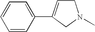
C1(C2=CCN(C)C2)=CC=CC=C1
